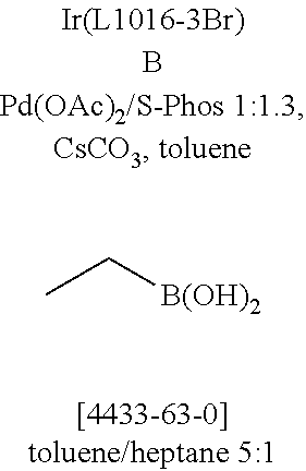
CC[B(OH)2]
